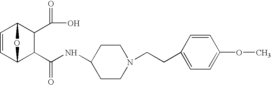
C1=CC2C(C(=O)NC3CCN(CCC4=CC=C(OC)C=C4)CC3)C(C(=O)O)C1O2
